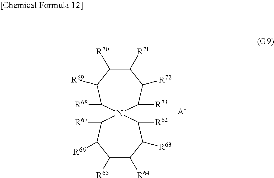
[A-].[R70]C1C([R71])C([R72])C([R73])N2(C([R68])C1[R69])C([R67])C([R66])C([R65])C([R64])C([R63])C2[R62]
